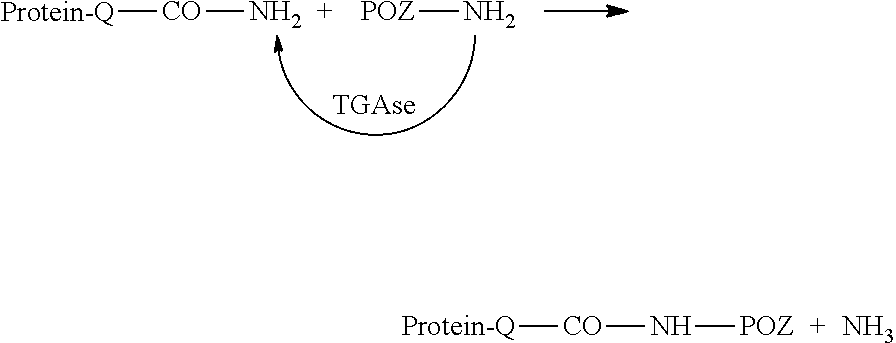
[Protein-Q][CO]N[POZ].N.[Protein-Q][CO]N.[POZ]N
